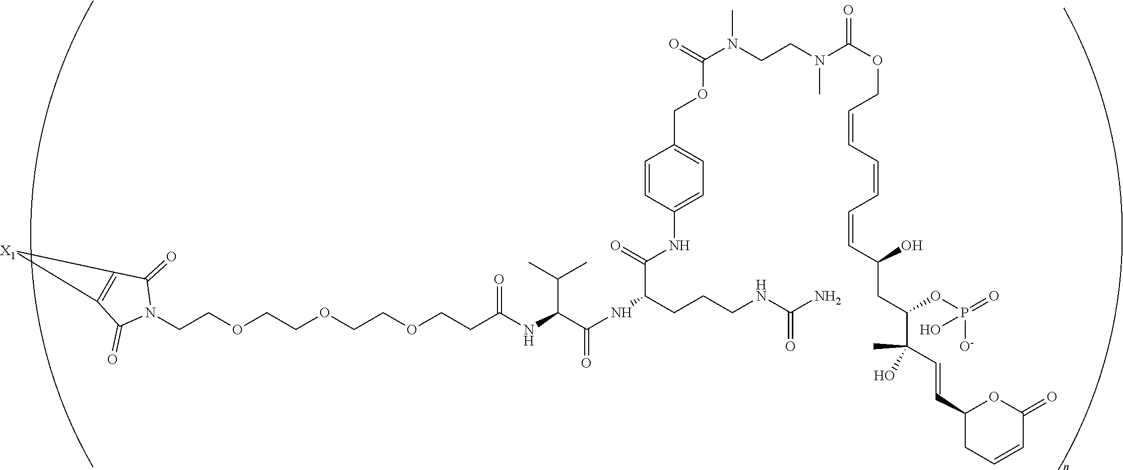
C(COCCOCCOCCC(NC(C(NC(C(=O)NC1=CC=C(COC(N(CCN(C(OCC=CC=CC=CC(CC(C(C)(C=CC2CC=CC(=O)O2)O)OP(=O)([O-])O)O)=O)C)C)=O)C=C1)CCCNC(N)=O)=O)C(C)C)=O)N1C(=O)C2=C(C1=O)[X1]2
